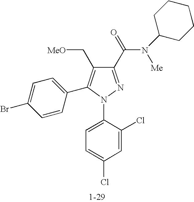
C1(C(=O)N(C2CCCCC2)[Me])=NN(C2=CC=C(Cl)C=C2Cl)C(C2=CC=C(Br)C=C2)=C1C[MeO]
